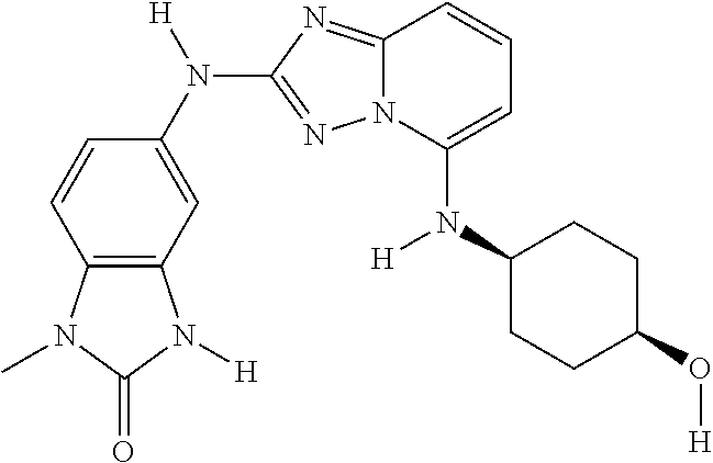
C12=C(C=C(N([H])C3=NN4C(=N3)C=CC=C4N(C3CCC(O[H])CC3)[H])C=C1)N([H])C(=O)N2C
